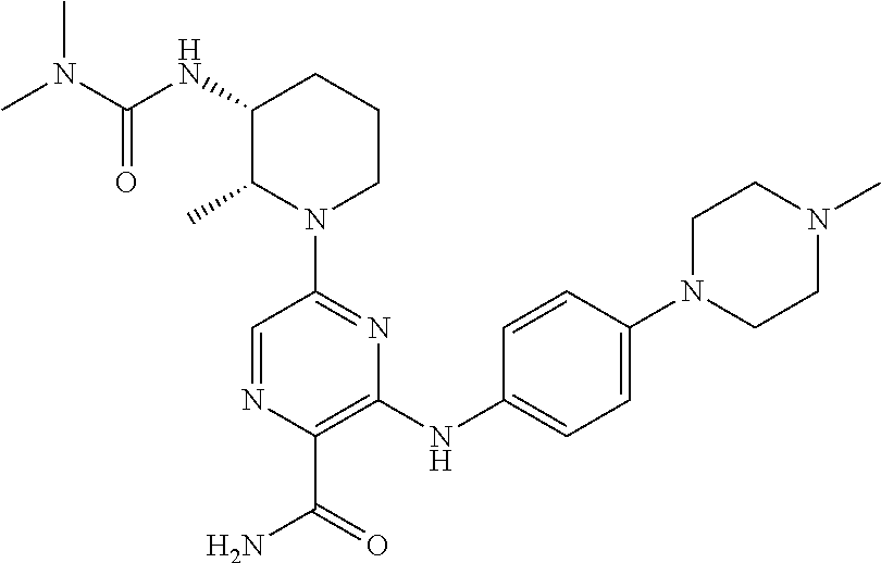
N1(C2=NC(NC3=CC=C(N4CCN(C)CC4)C=C3)=C(C(=O)N)N=C2)CCCC(NC(N(C)C)=O)C1C
